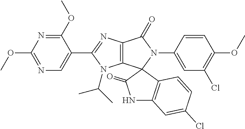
C1(C2=NC3=C(N2C(C)C)C2(N(C4=CC(Cl)=C(OC)C=C4)C3=O)C3=C(NC2=O)C=C(Cl)C=C3)=CN=C(OC)N=C1OC
